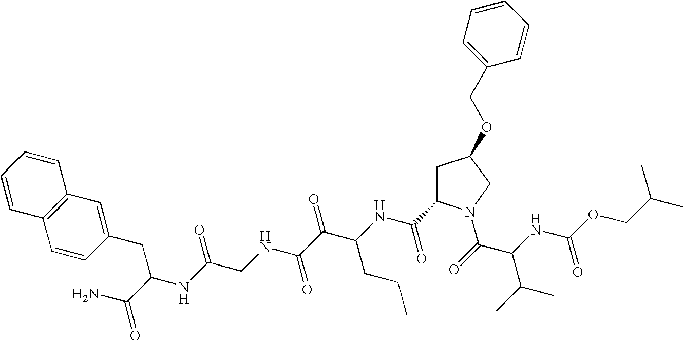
C(C(C)C)OC(NC(C(=O)N1CC(OCC2=CC=CC=C2)CC1C(NC(C(C(NCC(NC(CC1=CC2=C(C=C1)C=CC=C2)C(N)=O)=O)=O)=O)CCC)=O)C(C)C)=O
